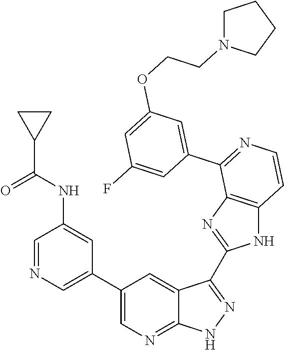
C1=NC=C(C2=CN=C3C(=C2)C(C2=NC4=C(N2)C=CN=C4C2=CC(OCCN4CCCC4)=CC(F)=C2)=NN3)C=C1NC(C1CC1)=O
